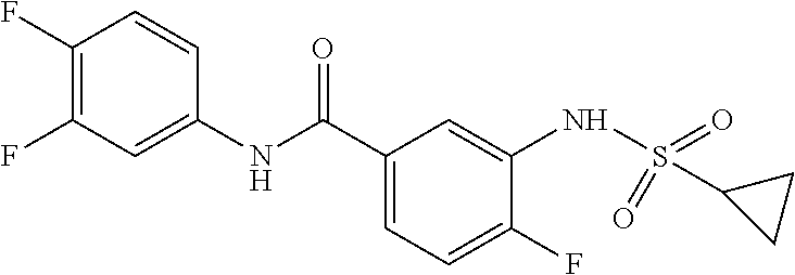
C1(F)=C(F)C=C(NC(C2=CC=C(F)C(NS(=O)(=O)C3CC3)=C2)=O)C=C1
